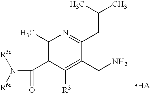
C1(C)=C(C(N([R6a])[R5a])=O)C([R3])=C(CN)C(CC(C)C)=N1
